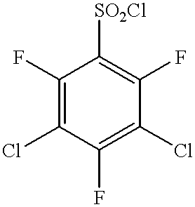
C1(F)=C(Cl)C(F)=C(Cl)C(F)=C1[SO2Cl]
